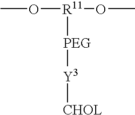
CO[R11](OC)[PEG][Y3][CHOL]
